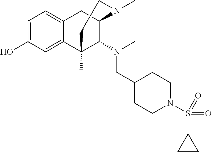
C1=C(O)C=C2C(=C1)CC1C(N(CC3CCN(S(C4CC4)(=O)=O)CC3)C)C2(C)CCN1C
